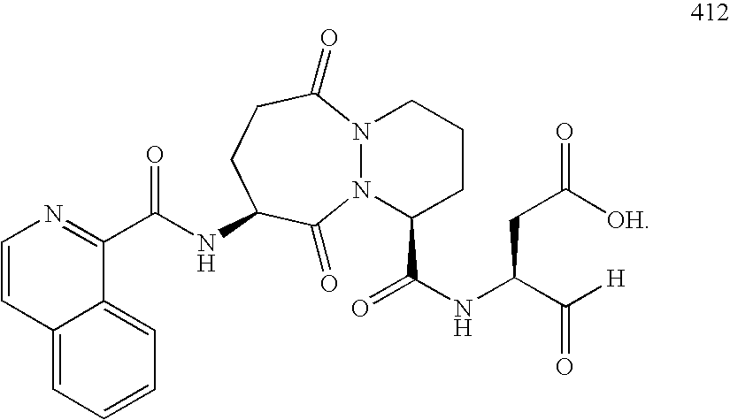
N12N(C(C(NC(C([H])=O)CC([OH])=O)=O)CCC1)C(=O)C(NC(C1=NC=CC3=CC=CC=C13)=O)CCC2=O
